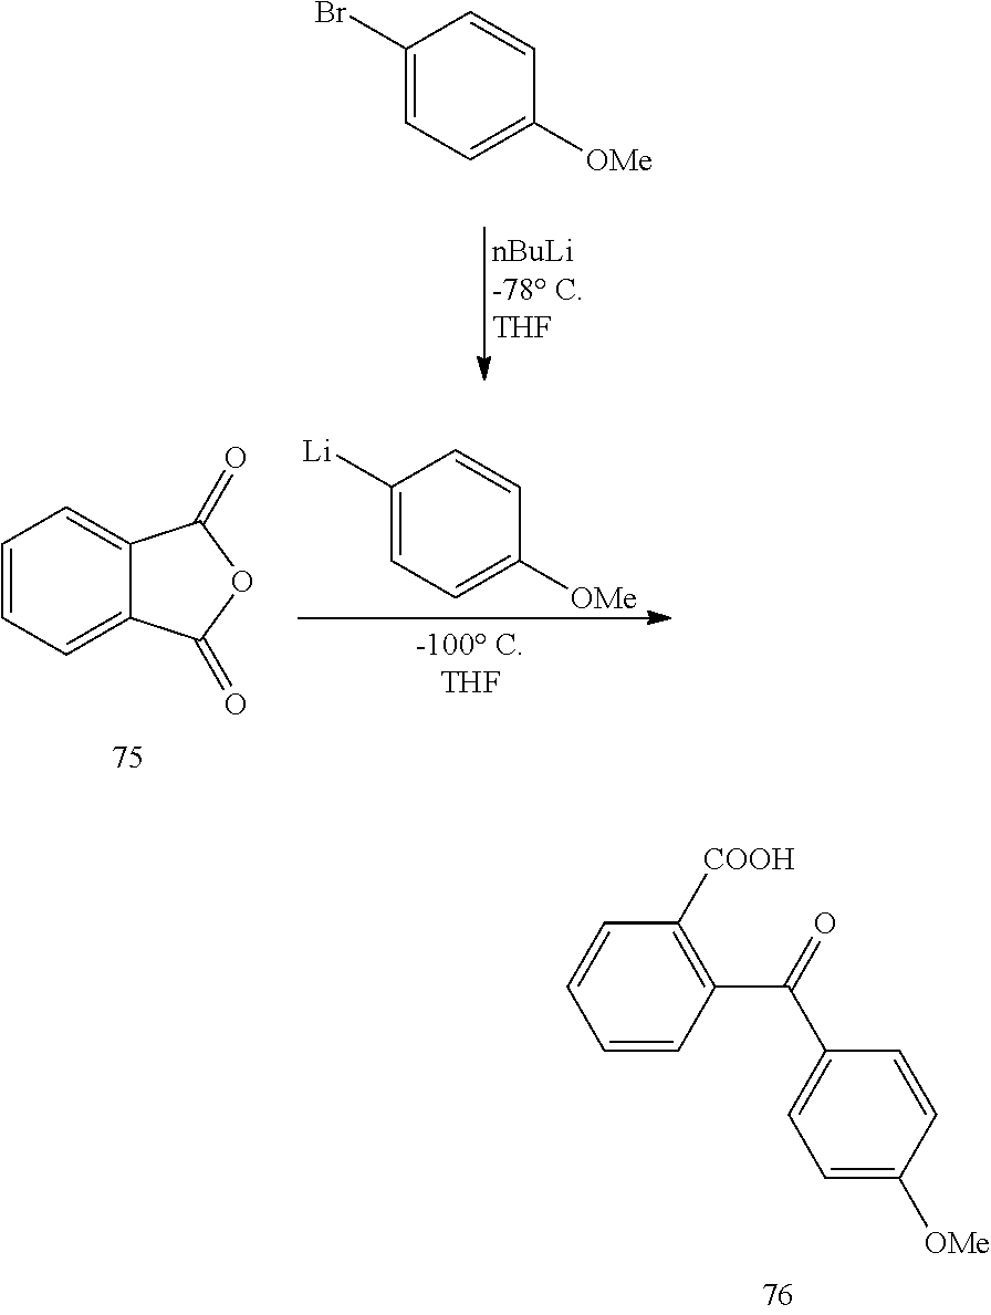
C1(Br)=CC=C([OMe])C=C1.C1([Li])=CC=C([OMe])C=C1.C1=CC=C2C(=C1)C(=O)OC2=O.C1=CC(C(=O)C2=CC=C([OMe])C=C2)=C([COOH])C=C1
